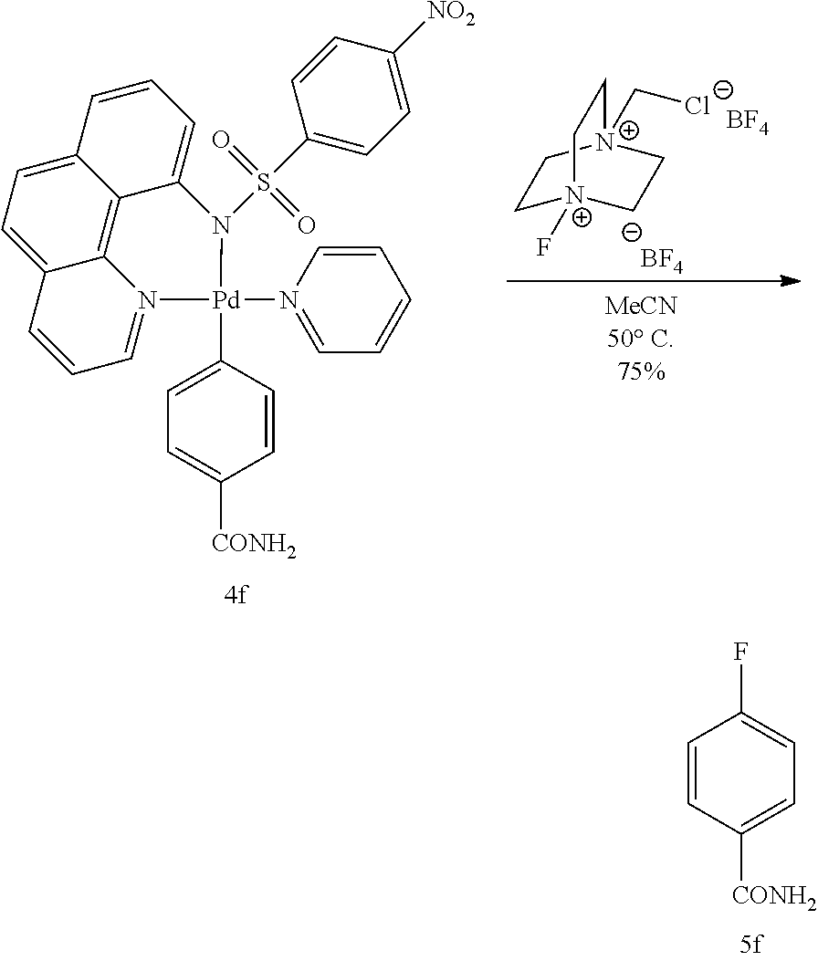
C1[N+]2(C[Cl-])CC[N+](F)(C1)CC2.[BF4].[BF4].C1=C2C3=C4C(=CC=C3C=C1)C=CC=N4[Pd](N1=CC=CC=C1)(C1=CC=C([CONH2])C=C1)N2S(C1=CC=C([NO2])C=C1)(=O)=O.C1=CC([CONH2])=CC=C1F
